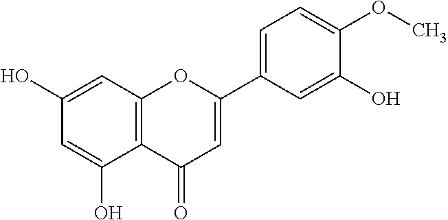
C1(O)=CC2=C(C(O)=C1)C(=O)C=C(C1=CC=C(OC)C(O)=C1)O2
